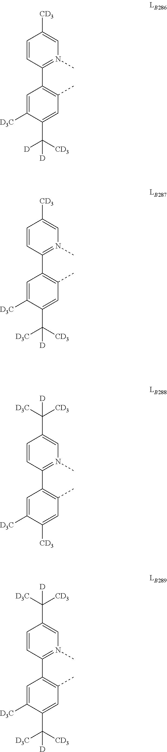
C1=C([D3C])C(C([CD3])([D])[D])=CC(C)=C1C1=N(C)C=C([CD3])C=C1.C1=C([D3C])C([CD3])=CC(C)=C1C1=N(C)C=C(C([D3C])([CD3])[D])C=C1.C1=C([D3C])C(C([CD3])([D3C])[D])=CC(C)=C1C1=N(C)C=C([CD3])C=C1.C1=C([D3C])C(C([CD3])([D3C])[D])=CC(C)=C1C1=N(C)C=C(C([D3C])([CD3])[D])C=C1
